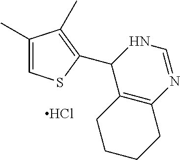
C1(C)=CSC(C2C3=C(N=CN2)CCCC3)=C1C.Cl
